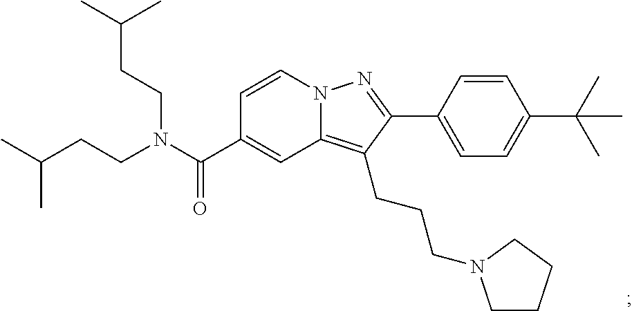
N12C(=C(CCCN3CCCC3)C(C3=CC=C(C(C)(C)C)C=C3)=N1)C=C(C(N(CCC(C)C)CCC(C)C)=O)C=C2
